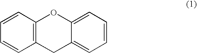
C1=CC2=C(C=C1)CC1=CC=CC=C1O2
